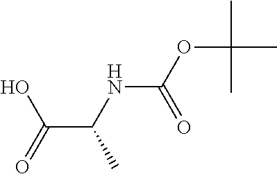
C(C(NC(OC(C)(C)C)=O)C)(=O)O
